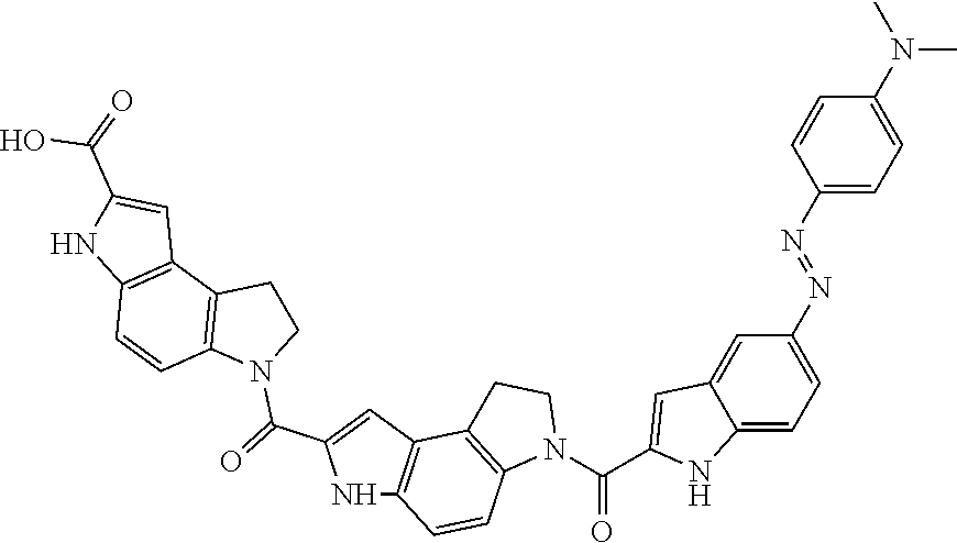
N1C2=C(C=C1C(=O)N1CCC3=C1C=CC1=C3C=C(C(=O)O)N1)C1=C(C=C2)N(C(C2=CC3=CC(N=NC4=CC=C(N(C)C)C=C4)=CC=C3N2)=O)CC1
